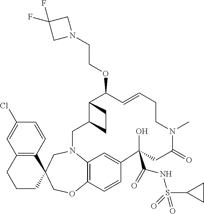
C12=C(CCCC13COC1=C4C=C(C=C1)C(O)(C(=O)NS(=O)(C1CC1)=O)CC(=O)N(C)CCC=CC(OCCN1CC(F)(F)C1)C1C(CN4C3)CC1)C=C(Cl)C=C2
